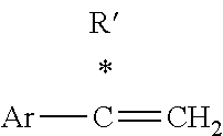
[Ar]C=C
